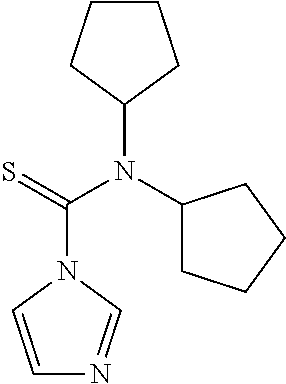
C1=CN(C(=S)N(C2CCCC2)C2CCCC2)C=N1
